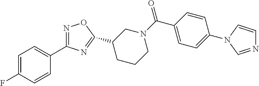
C1(C2=NC(C3=CC=C(F)C=C3)=NO2)CCCN(C(=O)C2=CC=C(N3C=NC=C3)C=C2)C1
